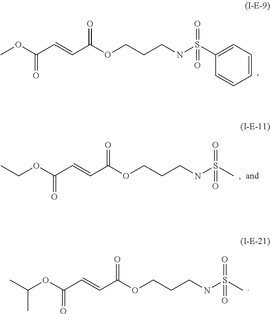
COC(C=CC(OCCCNS(C1=CC=CC=C1)(=O)=O)=O)=O.O(C(C=CC(OCCCNS(C)(=O)=O)=O)=O)CC.O(C(C=CC(OCCCNS(C)(=O)=O)=O)=O)C(C)C
